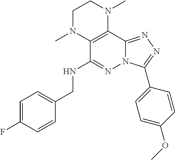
C1N(C)C2=C(N(C)C1)C1=NN=C(C3=CC=C(OC)C=C3)N1N=C2NCC1=CC=C(F)C=C1
